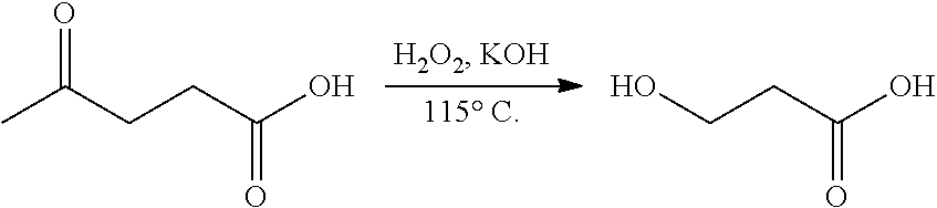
O=C(C)CCC(=O)O.OCCC(=O)O
